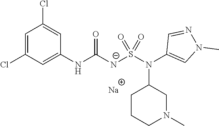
[Na].C1(NC([N-]S(N(C2=CN(C)N=C2)C2CCCN(C)C2)(=O)=O)=O)=CC(Cl)=CC(Cl)=C1
